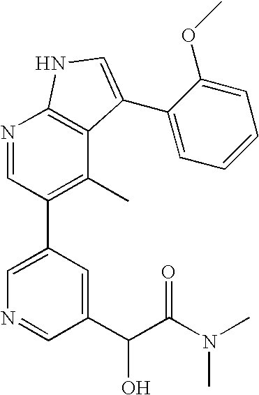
N1=CC(C2=CN=CC(C(C(N(C)C)=O)O)=C2)=C(C)C2=C1NC=C2C1=CC=CC=C1OC
